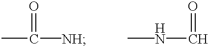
CC(=O)[NH].N(C=O)C
